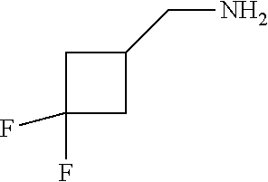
C1(F)(F)CC(CN)C1
